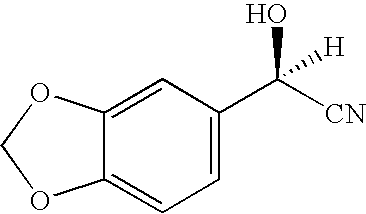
C12=CC=C(C([CN])(O)[H])C=C1OCO2
